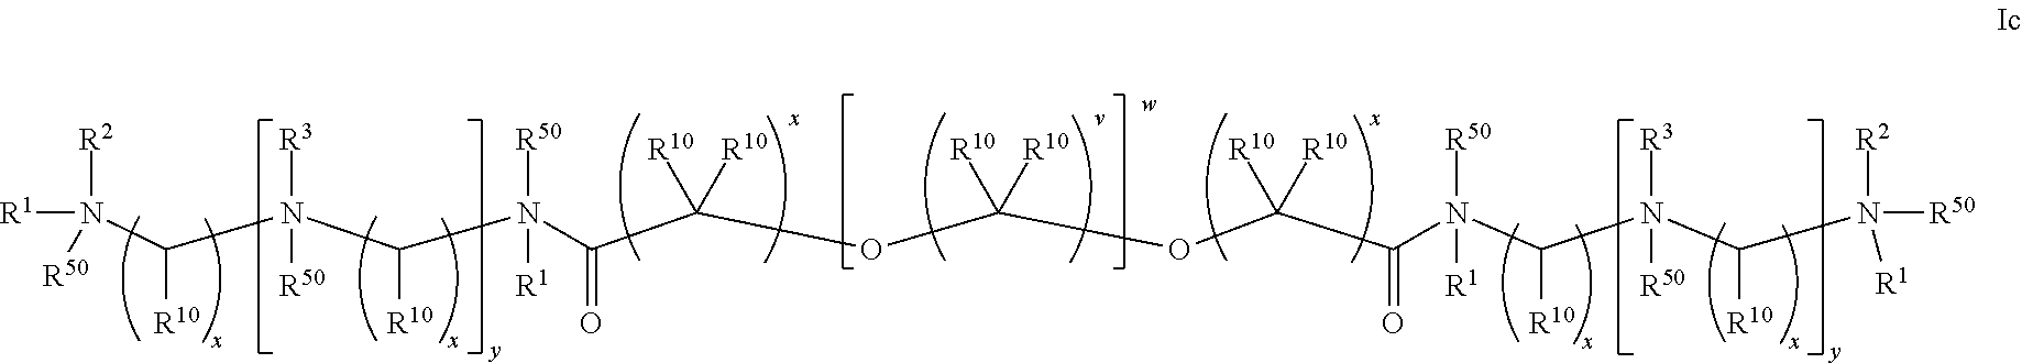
N(C(N(C(N(C(C(OC(OC(C(N(C(N(C(N([R50])([R2])[R1])[R10])([R3])[R50])[R10])([R50])[R1])=O)([R10])[R10])([R10])[R10])([R10])[R10])=O)([R50])[R1])[R10])([R50])[R3])[R10])([R1])([R2])[R50]
